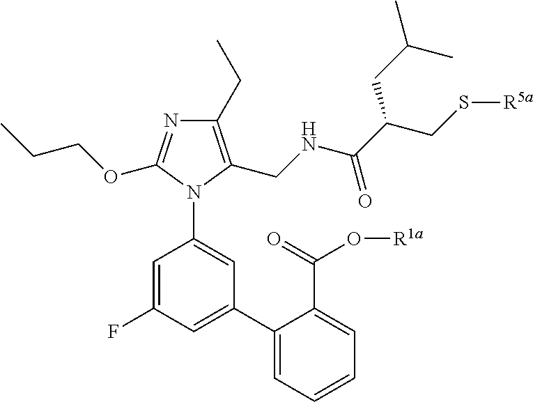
C1=CC=C(C2=CC(F)=CC(N3C(CNC(C(CS[R5a])CC(C)C)=O)=C(CC)N=C3OCCC)=C2)C(C(=O)O[R1a])=C1
